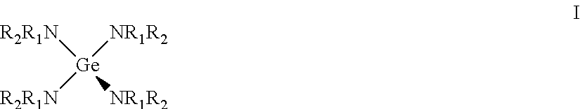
[R2R1N][Ge]([R2R1N])([NR1R2])[NR1R2]
